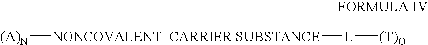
[(A)N][NONCOVALENT  CARRIER SUBSTANCE][L][(T)O]
